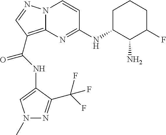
N(C(=O)C1=C2N(N=C1)C=CC(NC1C(N)C(F)CCC1)=N2)C1=CN(C)N=C1C(F)(F)F
